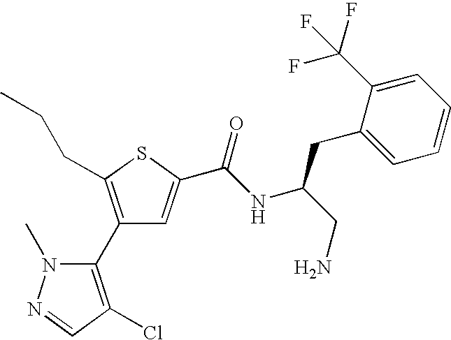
C1(C2=C(Cl)C=NN2C)=C(CCC)SC(C(NC(CN)CC2=CC=CC=C2C(F)(F)F)=O)=C1
